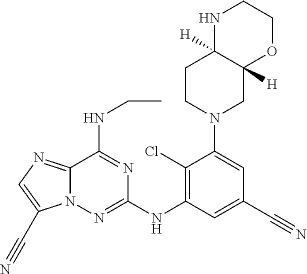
C1(Cl)=C(NC2=NN3C(=NC=C3C#N)C(NCC)=N2)C=C(C#N)C=C1N1CC2([H])C([H])(CC1)NCCO2
